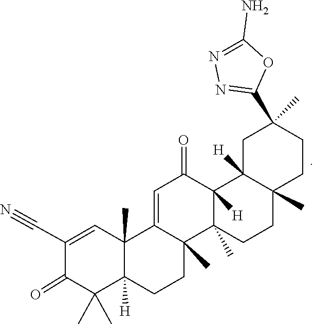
C12=CC(=O)C3([H])C4([H])CC(C5=NN=C(N)O5)(C)CCC4(C)CCC3(C)C1(C)CCC1([H])C2(C)C=C(C#N)C(=O)C1(C)C
